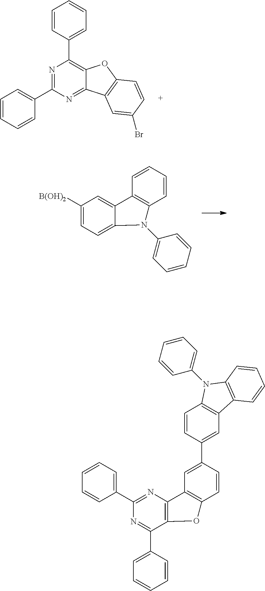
N1=C(C2=CC=CC=C2)N=C2C(=C1C1=CC=CC=C1)OC1=C2C=C(Br)C=C1.C1([B(OH)2])=CC=C2C(=C1)C1=C(C=CC=C1)N2C1=CC=CC=C1.C1(C2=CC=CC=C2)=NC2=C(C(C3=CC=CC=C3)=N1)OC1=C2C=C(C2=CC3=C(C=C2)N(C2=CC=CC=C2)C2=C3C=CC=C2)C=C1
